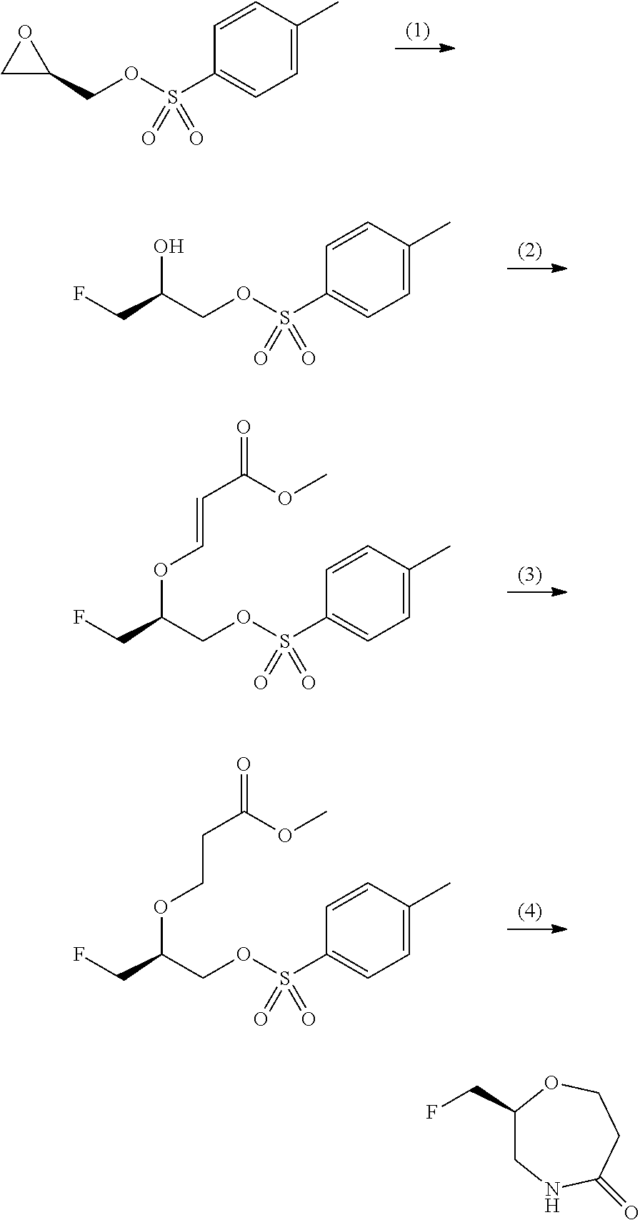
C1C(COS(C2=CC=C(C)C=C2)(=O)=O)O1.C(COS(C1=CC=C(C)C=C1)(=O)=O)(CF)O.C(COS(C1=CC=C(C)C=C1)(=O)=O)(CF)OC=CC(=O)OC.C(COS(C1=CC=C(C)C=C1)(=O)=O)(CF)OCCC(=O)OC.C1(CF)CNC(=O)CCO1
